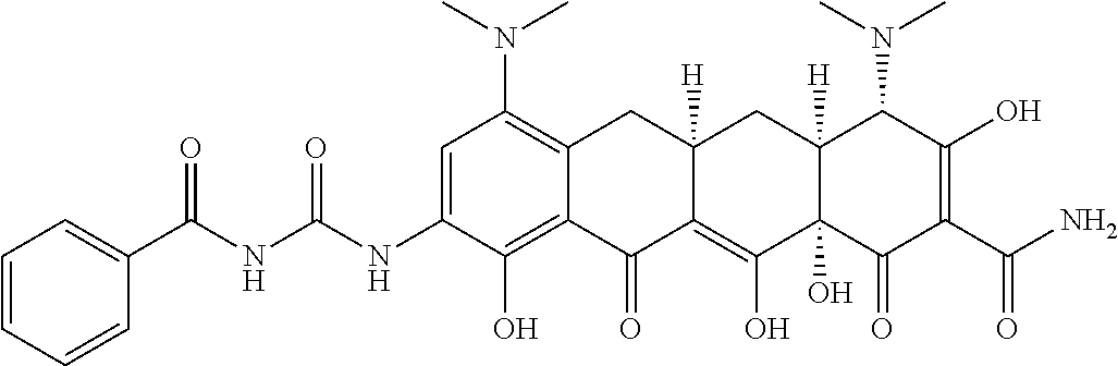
CN(C1=C2C(=C(O)C(NC(NC(C3=CC=CC=C3)=O)=O)=C1)C(=O)C1=C(O)C3(O)C([H])(CC1([H])C2)C(N(C)C)C(O)=C(C(N)=O)C3=O)C
